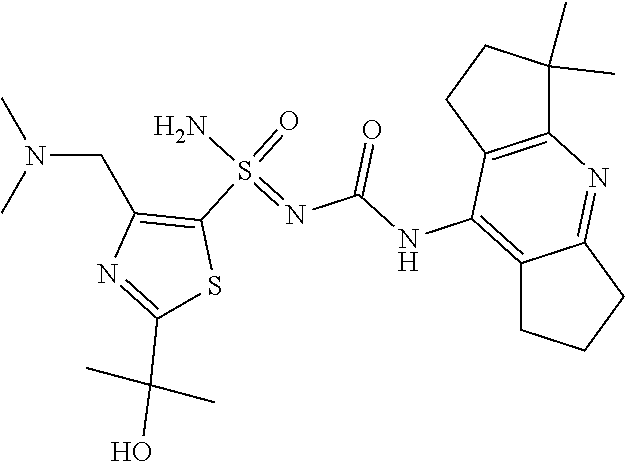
CC(O)(C1=NC(CN(C)C)=C(S(N)(=O)=NC(=O)NC2=C3CCCC3=NC3=C2CCC3(C)C)S1)C
